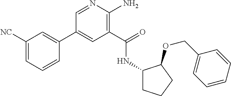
C1(C2=CC([NC])=CC=C2)=CC(C(=O)NC2CCCC2OCC2=CC=CC=C2)=C(N)N=C1
